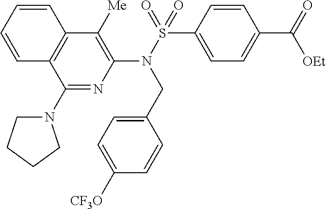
C1(N2CCCC2)=NC(N(S(=O)(C2=CC=C(C(=O)[OEt])C=C2)=O)CC2=CC=C([CF3O])C=C2)=C([Me])C2=C1C=CC=C2
